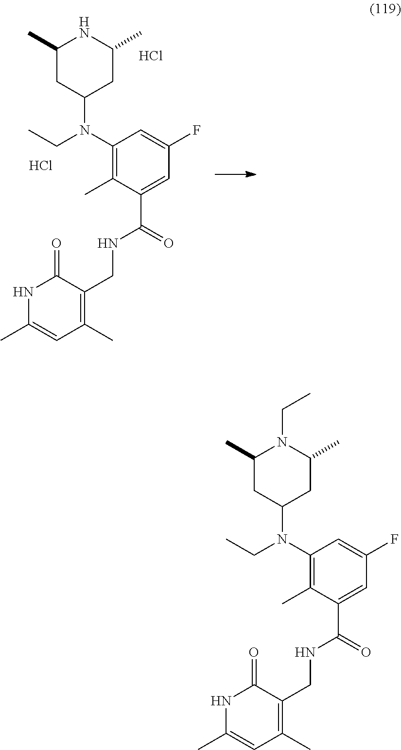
C1(C)CC(N(C2=C(C)C(C(=O)NCC3=C(C)C=C(C)NC3=O)=CC(F)=C2)CC)CC(C)N1CC.C1(C)CC(N(C2=C(C)C(C(=O)NCC3=C(C)C=C(C)NC3=O)=CC(F)=C2)CC)CC(C)N1.Cl.Cl
